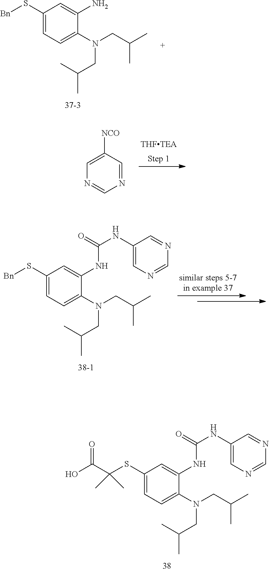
C1(S[Bn])=CC=C(N(CC(C)C)CC(C)C)C(N)=C1.N1=CC([NCO])=CN=C1.C1(S[Bn])=CC=C(N(CC(C)C)CC(C)C)C(NC(NC2=CN=CN=C2)=O)=C1.C1(SC(C(O)=O)(C)C)=CC=C(N(CC(C)C)CC(C)C)C(NC(NC2=CN=CN=C2)=O)=C1
